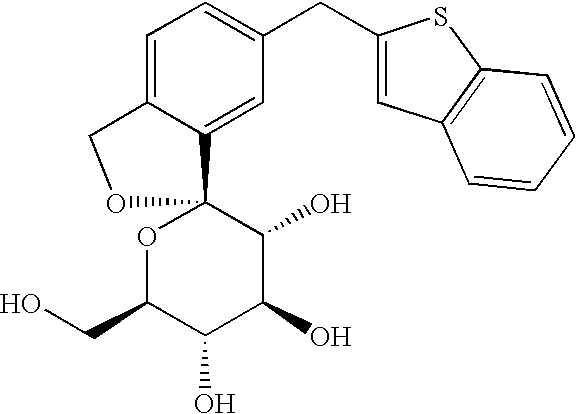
C1=C2C(=CC(CC3=CC4=C(S3)C=CC=C4)=C1)C1(OC(CO)C(O)C(O)C1O)OC2
